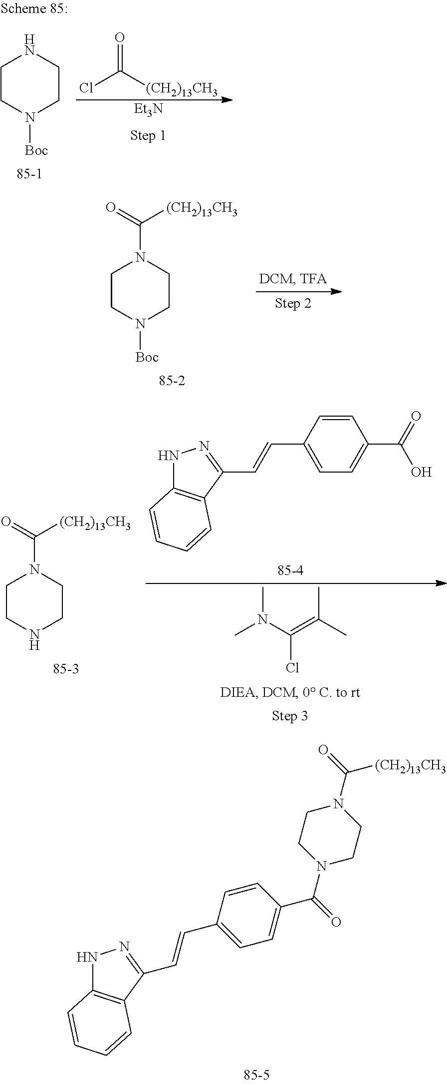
C1CN([Boc])CCN1C(=O)[(CH2)13CH3].C1=CC(C=CC2=NNC3=C2C=CC=C3)=CC=C1C(=O)N1CCN(C(=O)[(CH2)13CH3])CC1.C1CNCCN1C(=O)[(CH2)13CH3].C1=CC(C=CC2=NNC3=C2C=CC=C3)=CC=C1C(=O)O.CN(C(=C(C)C)Cl)C.C1CN([Boc])CCN1.[Et3N].ClC([(CH2)13CH3])=O
